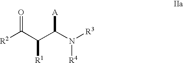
[R2]C(C(C(N([R3])[R4])[A])[R1])=O
